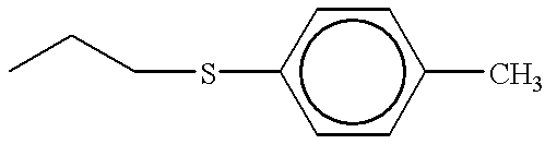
CCCSc1ccc(C)cc1
